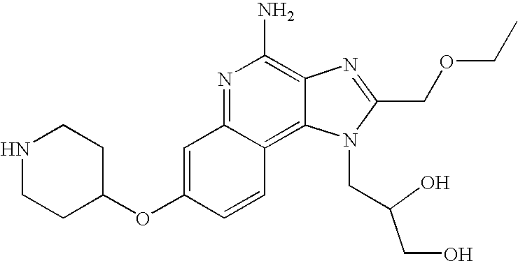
C1=C(OC2CCNCC2)C=CC2=C3C(=C(N)N=C12)N=C(COCC)N3CC(CO)O
